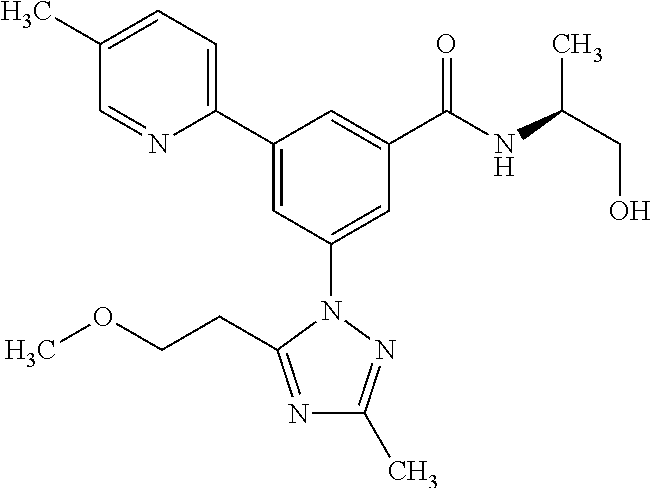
C1(C2=CC(N3N=C(C)N=C3CCOC)=CC(C(NC(CO)C)=O)=C2)=CC=C(C)C=N1
